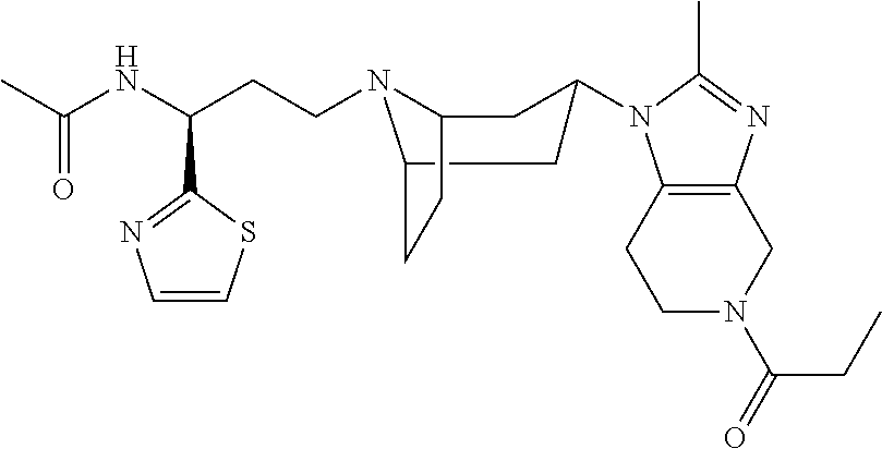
C1N(C(CC)=O)CC2=C(C1)N(C1CC3N(CCC(C4=NC=CS4)NC(C)=O)C(CC3)C1)C(C)=N2
